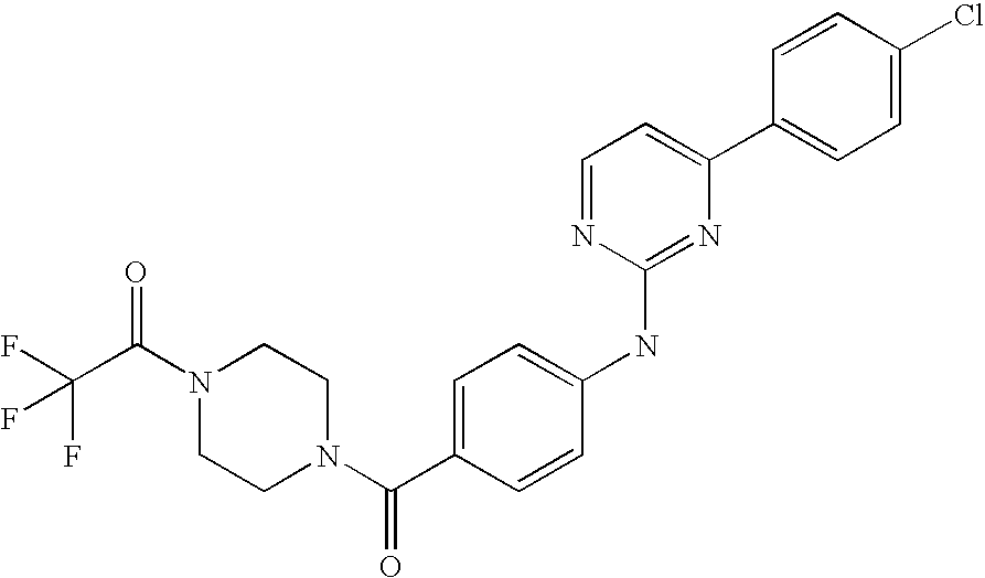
C(N1CCN(C(C2=CC=C(NC3=NC(C4=CC=C(Cl)C=C4)=CC=N3)C=C2)=O)CC1)(=O)C(F)(F)F
